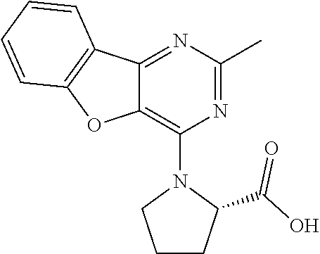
C12=NC(C)=NC(N3CCCC3C(O)=O)=C1OC1=C2C=CC=C1
